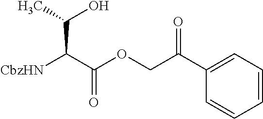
C1=CC=C(C(COC(C([CbzHN])C(C)O)=O)=O)C=C1
